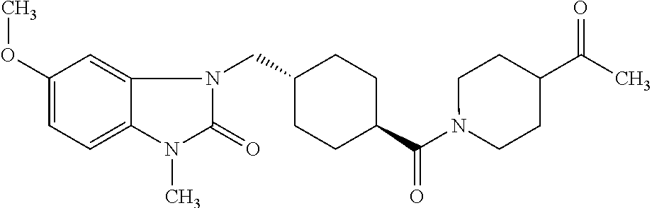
C(C1CCC(C(N2CCC(C(C)=O)CC2)=O)CC1)N1C(=O)N(C)C2=CC=C(OC)C=C12
